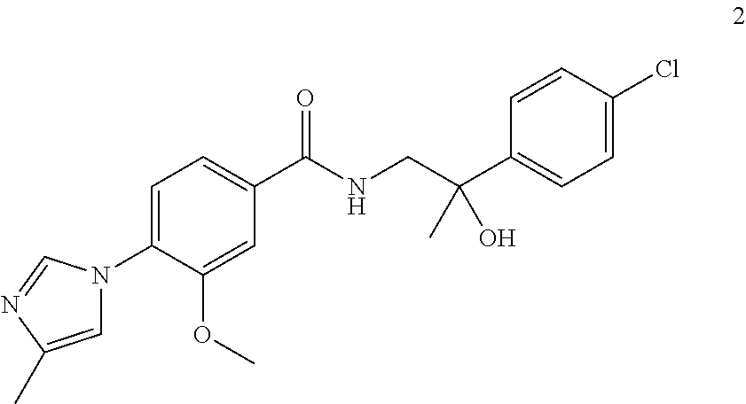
C1=C(C)N=CN1C1=CC=C(C(NCC(C2=CC=C(Cl)C=C2)(O)C)=O)C=C1OC
